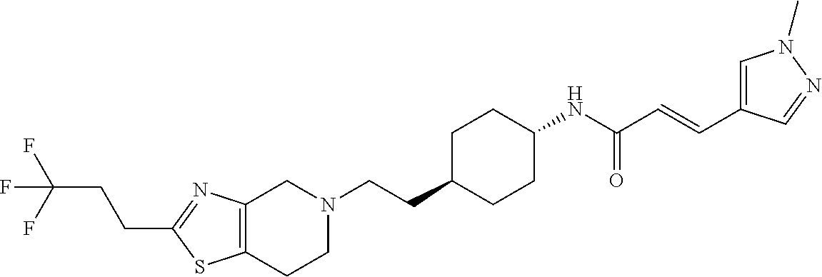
C12=C(CCN(CCC3CCC(NC(C=CC4=CN(C)N=C4)=O)CC3)C1)SC(CCC(F)(F)F)=N2
